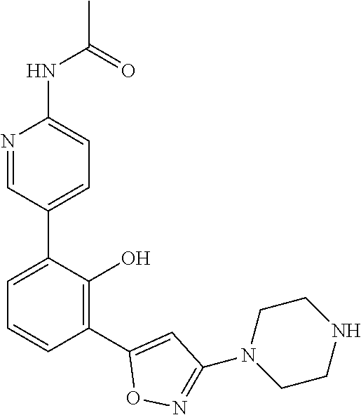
C1(NC(C)=O)=CC=C(C2=CC=CC(C3=CC(N4CCNCC4)=NO3)=C2O)C=N1
